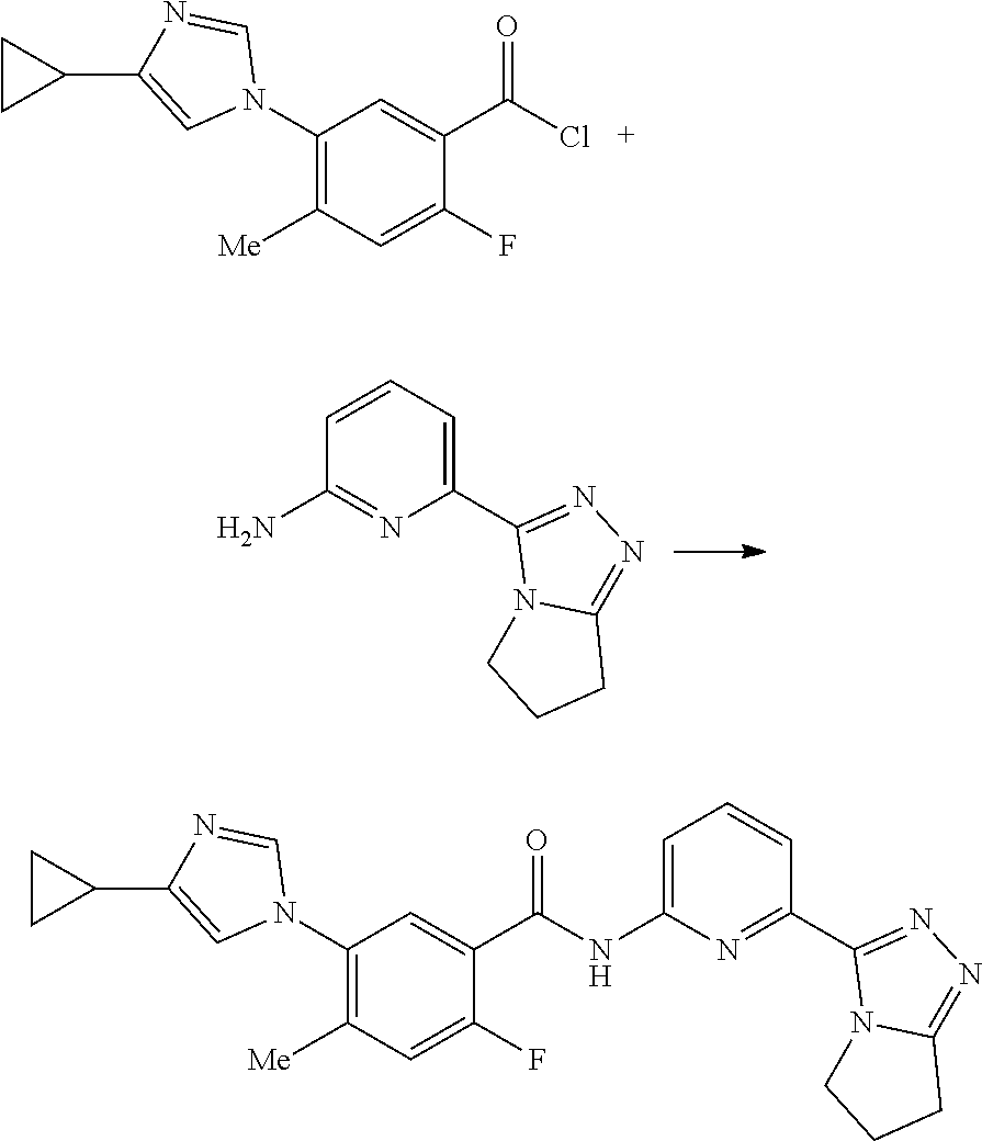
C1(N)=NC(C2=NN=C3N2CCC3)=CC=C1.C1(N2C=NC(C3CC3)=C2)=C([Me])C=C(F)C(C(Cl)=O)=C1.C1(N2C=NC(C3CC3)=C2)=C([Me])C=C(F)C(C(NC2=CC=CC(C3=NN=C4N3CCC4)=N2)=O)=C1
